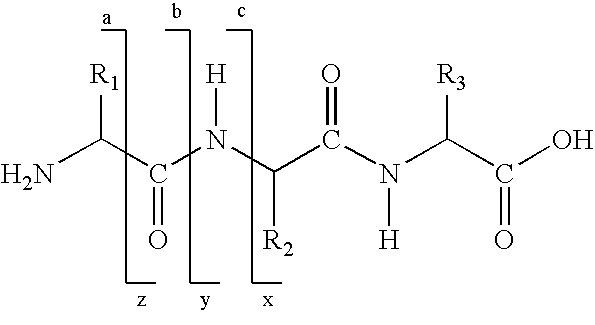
NC(C(N(C(C(N(C(C(O)=O)[R3])[H])=O)[R2])[H])=O)[R1]
